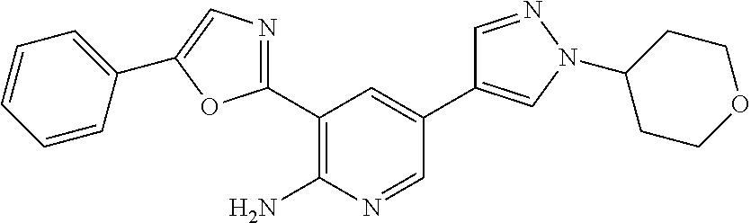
C1(C2=NC=C(C3=CC=CC=C3)O2)=C(N)N=CC(C2=CN(C3CCOCC3)N=C2)=C1
